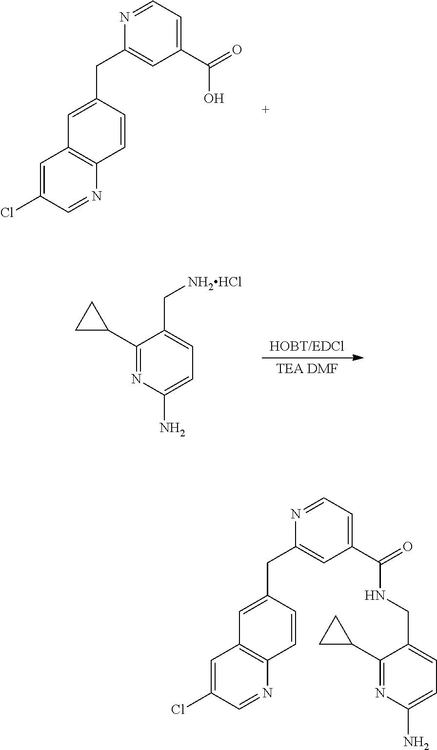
C1=C(Cl)C=NC2=C1C=C(CC1=CC(C(=O)O)=CC=N1)C=C2.C1(C2CC2)=NC(N)=CC=C1C[NH2HCl].C1=C(Cl)C=NC2=C1C=C(CC1=CC(C(=O)NCC3=CC=C(N)N=C3C3CC3)=CC=N1)C=C2
